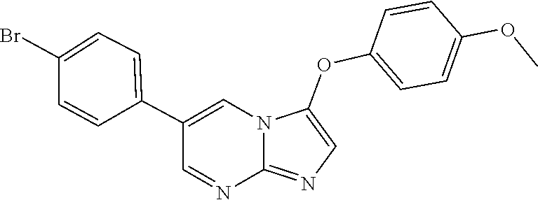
C12=NC=C(OC3=CC=C(OC)C=C3)N1C=C(C1=CC=C(Br)C=C1)C=N2
